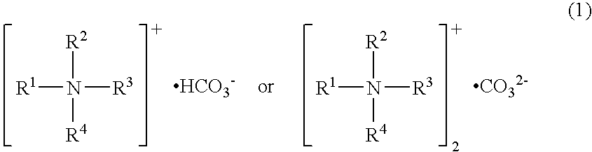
[R2]N([R1])([R3])[R4].[HCO3-].[R2]N([R1])([R3])[R4].[CO32-]
